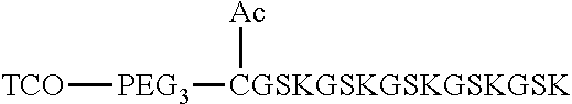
[TCO][PEG3][CGSKGSKGSKGSKGSK][Ac]
